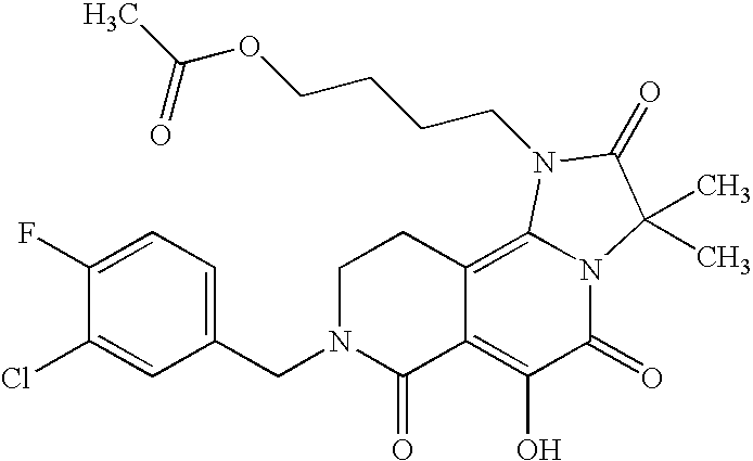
C1(CN2C(=O)C3=C(O)C(=O)N4C(=C3CC2)N(CCCCOC(C)=O)C(=O)C4(C)C)=CC=C(F)C(Cl)=C1
